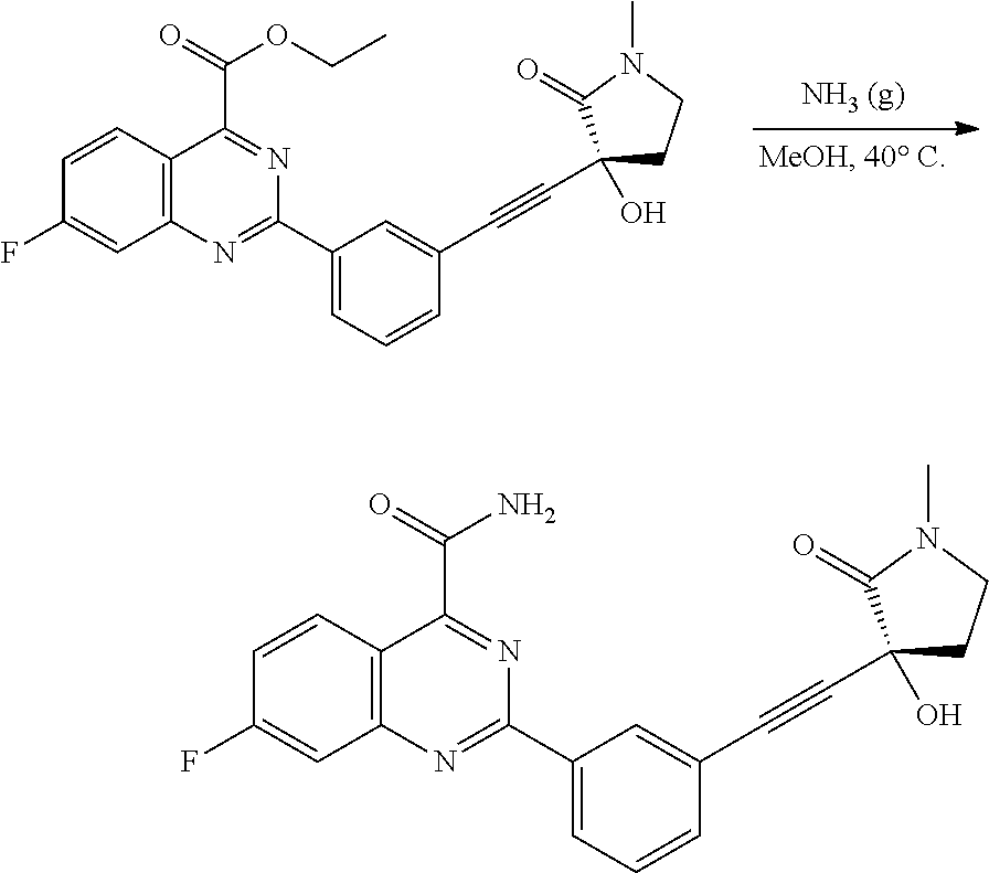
C12=C(N=C(C3=CC=CC(C#CC4(O)CCN(C)C4=O)=C3)N=C1C(=O)OCC)C=C(F)C=C2.C12=C(N=C(C3=CC=CC(C#CC4(O)CCN(C)C4=O)=C3)N=C1C(=O)N)C=C(F)C=C2
